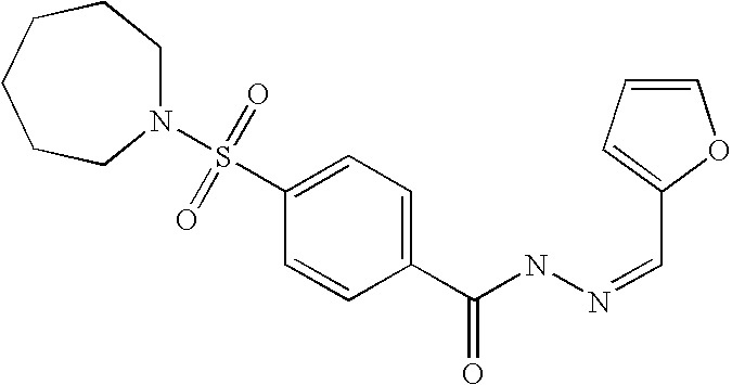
C1(S(=O)(=O)N2CCCCCC2)=CC=C(C(NN=CC2=CC=CO2)=O)C=C1
